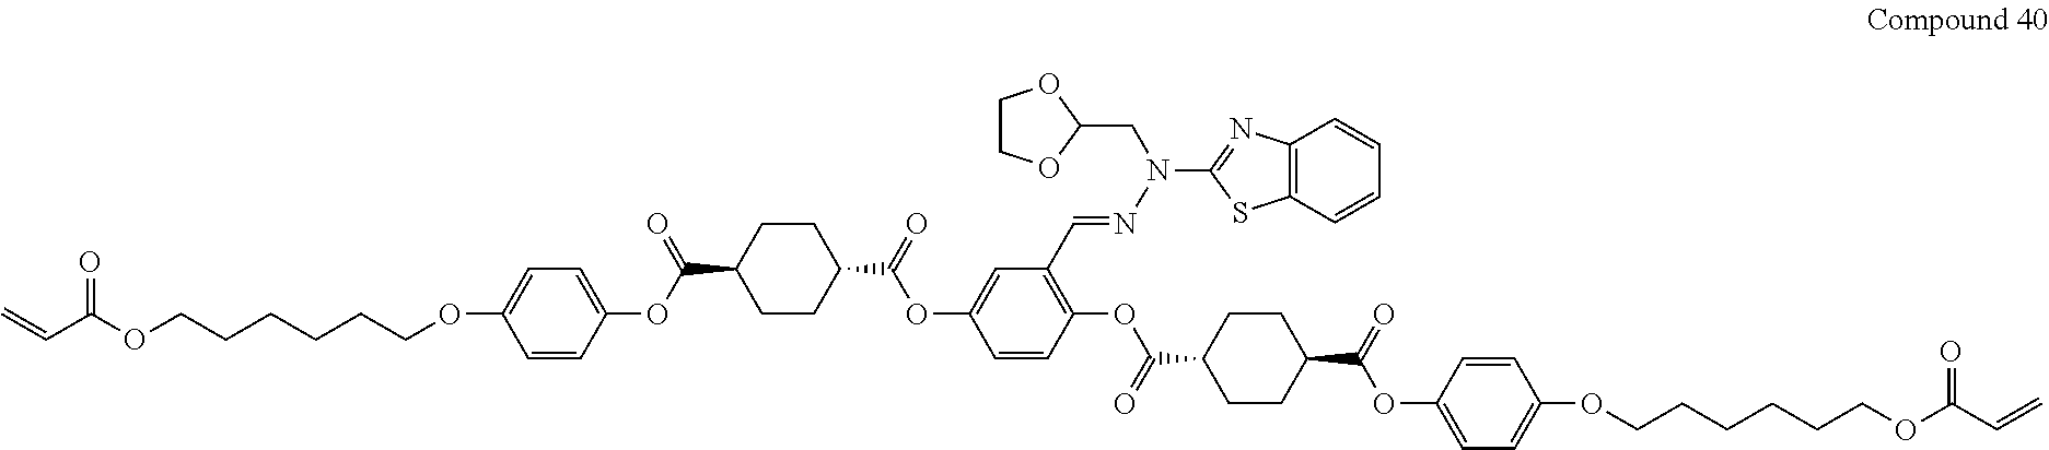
C1(OCCCCCCOC(=O)C=C)=CC=C(OC(C2CCC(C(=O)OC3=CC(C=NN(C4=NC5=C(S4)C=CC=C5)CC4OCCO4)=C(OC(C4CCC(C(=O)OC5=CC=C(OCCCCCCOC(=O)C=C)C=C5)CC4)=O)C=C3)CC2)=O)C=C1
